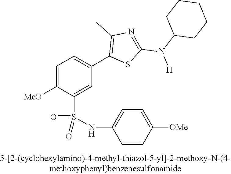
C1=C([OMe])C(S(NC2=CC=C([OMe])C=C2)(=O)=O)=CC(C2=C(C)N=C(N(C3CCCCC3)[H])S2)=C1
